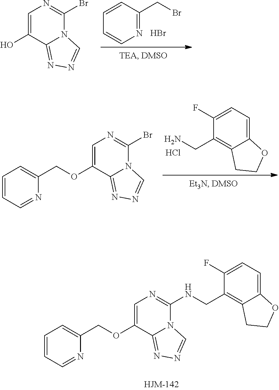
C1(F)=CC=C2C(=C1CN)CCO2.Cl.C1=CC=NC(COC2=CN=C(Br)N3C2=NN=C3)=C1.C1=CC=NC(COC2=CN=C(NCC3=C4C(=CC=C3F)OCC4)N3C2=NN=C3)=C1.C1=CC(CBr)=NC=C1.C1=C(O)C2=NN=CN2C(Br)=N1.Br
